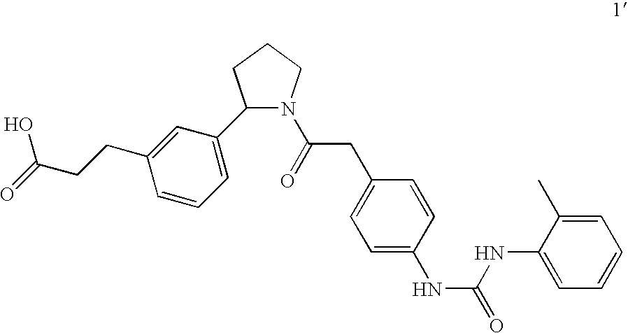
C1=C(CCC(=O)O)C=CC=C1C1N(C(CC2=CC=C(NC(=O)NC3=CC=CC=C3C)C=C2)=O)CCC1
